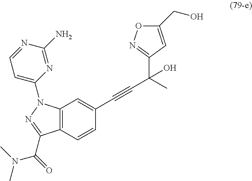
C12=C(C=CC(C#CC(C)(C3=NOC(CO)=C3)O)=C1)C(C(=O)N(C)C)=NN2C1=CC=NC(N)=N1
